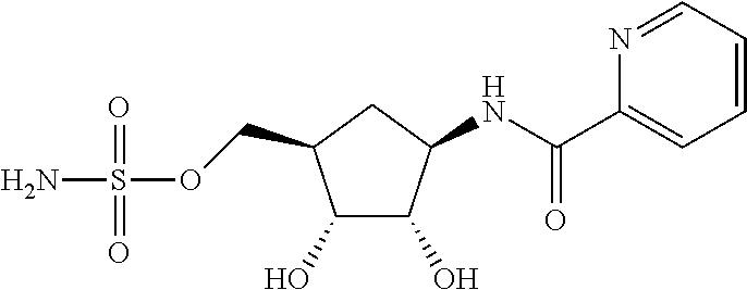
C1(O)C(COS(N)(=O)=O)CC(NC(C2=CC=CC=N2)=O)C1O
